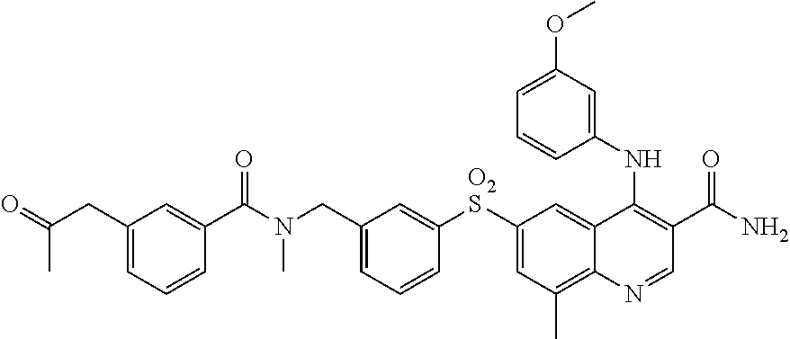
C(C1=CC=CC([O2S]C2=CC(C)=C3C(=C2)C(NC2=CC(OC)=CC=C2)=C(C(N)=O)C=N3)=C1)N(C(C1=CC(CC(=O)C)=CC=C1)=O)C
